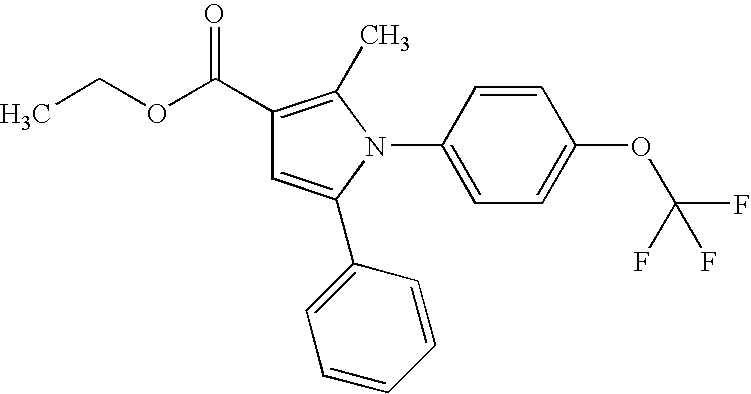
C1(C(OCC)=O)=C(C)N(C2=CC=C(OC(F)(F)F)C=C2)C(C2=CC=CC=C2)=C1
